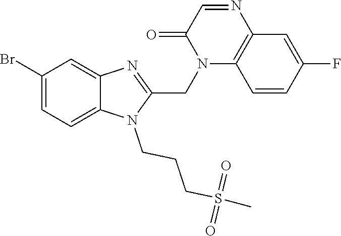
C1(Br)=CC=C2C(=C1)N=C(CN1C3=C(N=CC1=O)C=C(F)C=C3)N2CCCS(C)(=O)=O
